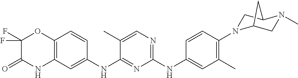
C1(NC2=CC(C)=C(N3CC4N(C)CC3C4)C=C2)=NC=C(C)C(NC2=CC3=C(C=C2)OC(F)(F)C(=O)N3)=N1
